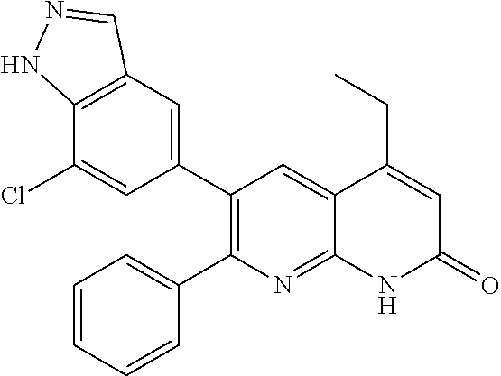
C12=C(C=C(C3=C(C4=CC=CC=C4)N=C4C(=C3)C(CC)=CC(=O)N4)C=C1Cl)C=NN2
